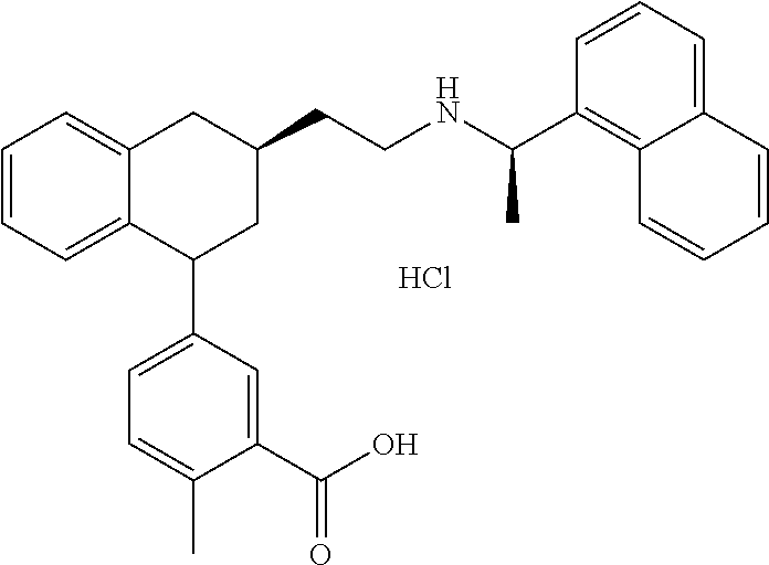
C1=CC=C2C(=C1)CC(CCNC(C1=C3C(=CC=C1)C=CC=C3)C)CC2C1=CC=C(C)C(C(=O)O)=C1.Cl
